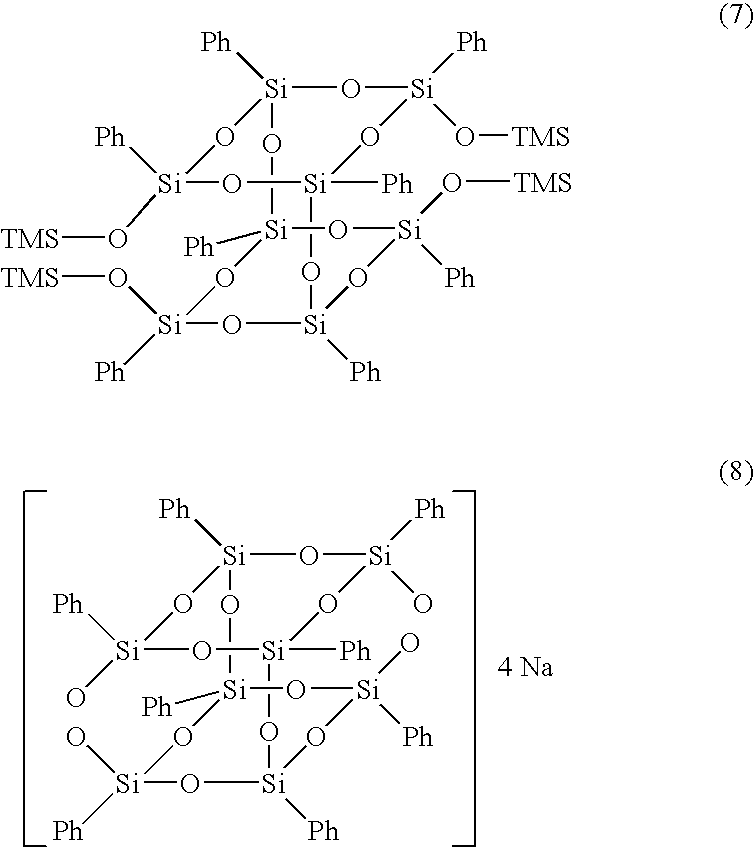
[4 Na].[Si]12([Ph])O[Si]([Ph])(O)O[Si]([Ph])(O[Si]([Ph])(O)O1)O[Si]1([Ph])O[Si]([Ph])(O)O[Si]([Ph])(O2)O[Si]([Ph])(O)O1.[Si]12([Ph])O[Si]([Ph])(O[TMS])O[Si]([Ph])(O[Si]([Ph])(O[TMS])O1)O[Si]1([Ph])O[Si]([Ph])(O[TMS])O[Si]([Ph])(O2)O[Si]([Ph])(O[TMS])O1
